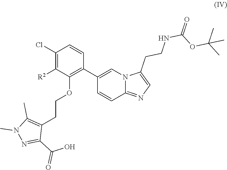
C1(Cl)=C([R2])C(OCCC2=C(C)N(C)N=C2C(O)=O)=C(C2=CN3C(=NC=C3CCNC(=O)OC(C)(C)C)C=C2)C=C1
